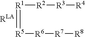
[R1]([R2][R3][R4])=[R5][R6][R7][R8]
